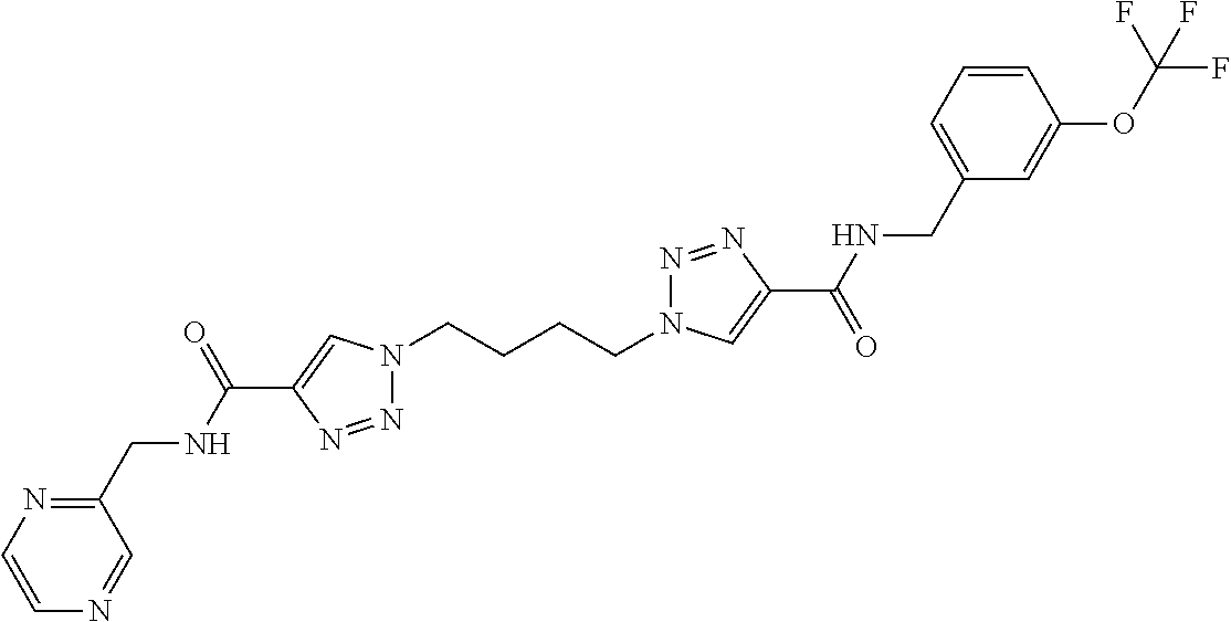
N1(CCCCN2N=NC(C(=O)NCC3=CC=CC(OC(F)(F)F)=C3)=C2)N=NC(C(NCC2=NC=CN=C2)=O)=C1
